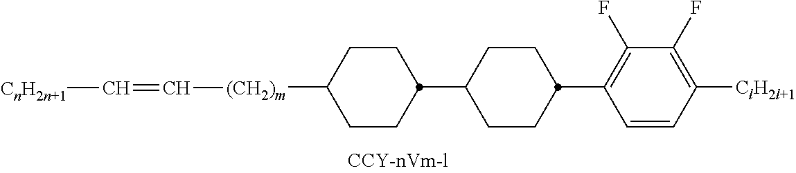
C1(C2CCC([(CH2)m]C=C[CnH2n+1])CC2)CCC(C2=C(F)C(F)=C([ClH2l+1])C=C2)CC1
